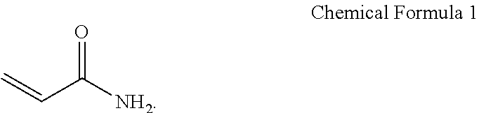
O=C([NH2])C=C
